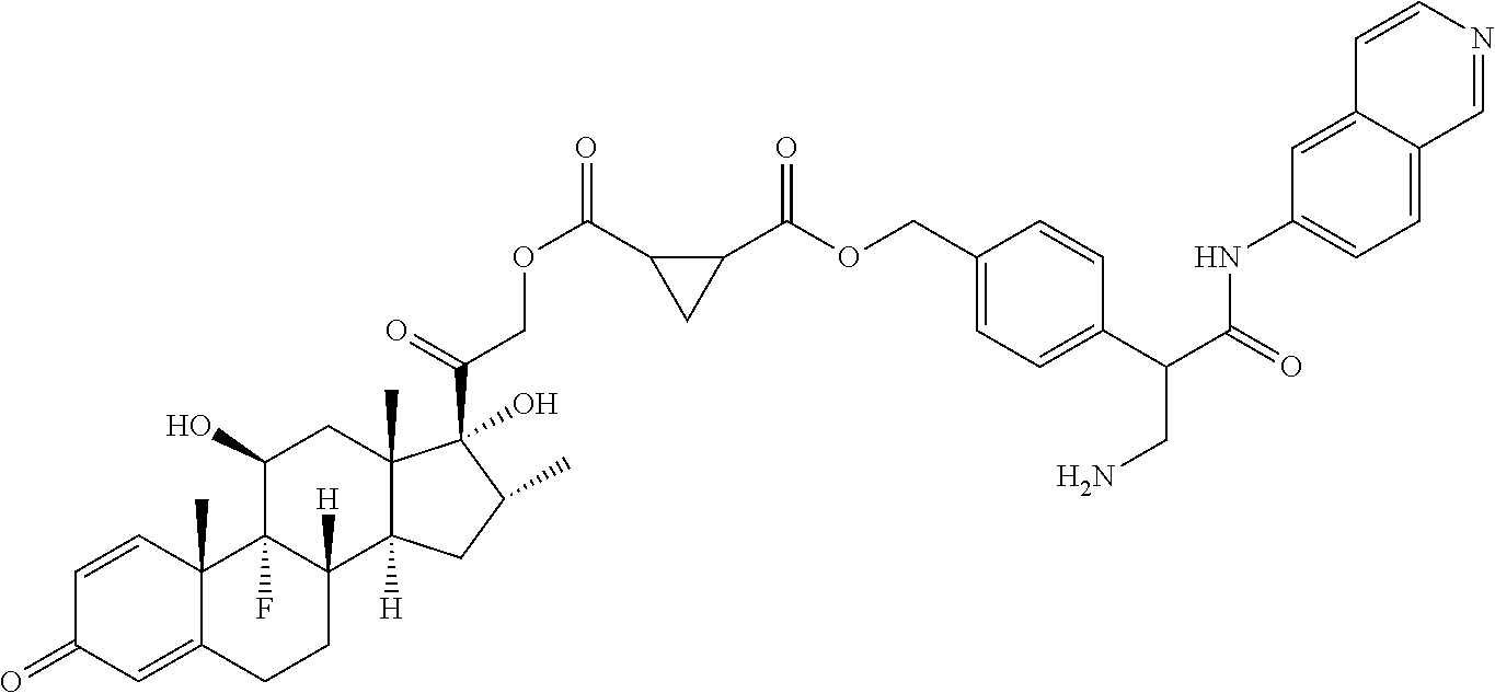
C1=CC2(C)C(=CC1=O)CCC1([H])C2(F)C(O)CC2(C)C1([H])CC(C)C2(C(=O)COC(=O)C1CC1C(OCC1=CC=C(C(C(=O)NC2=CC=C3C(=C2)C=CN=C3)CN)C=C1)=O)O
